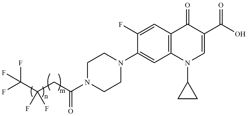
FC(F)(F)C(CC(N1CCN(C2=CC3=C(C=C2F)C(=O)C(C(O)=O)=CN3C2CC2)CC1)=O)(F)F
